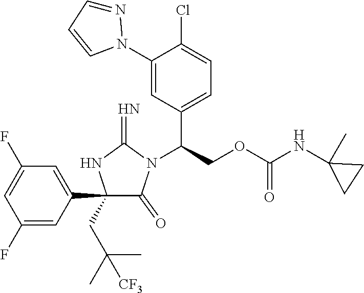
C1(C2=CC(F)=CC(F)=C2)(CC(C)(C)[CF3])C(=O)N(C(COC(NC2(C)CC2)=O)C2=CC=C(Cl)C(N3N=CC=C3)=C2)C(=N)N1
